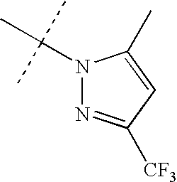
N1(C(C)(C)C)N=C([CF3])C=C1C
